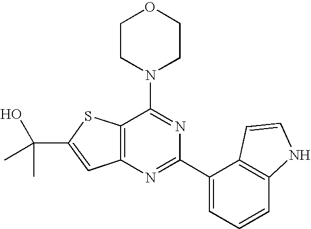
C1CN(C2=NC(C3=CC=CC4=C3C=CN4)=NC3=C2SC(C(C)(C)O)=C3)CCO1
